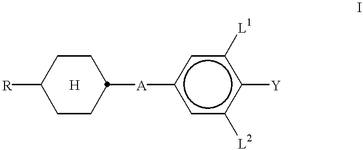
[R]C1CCC([A]c2cc([L2])c([Y])c([L1])c2)CC1
